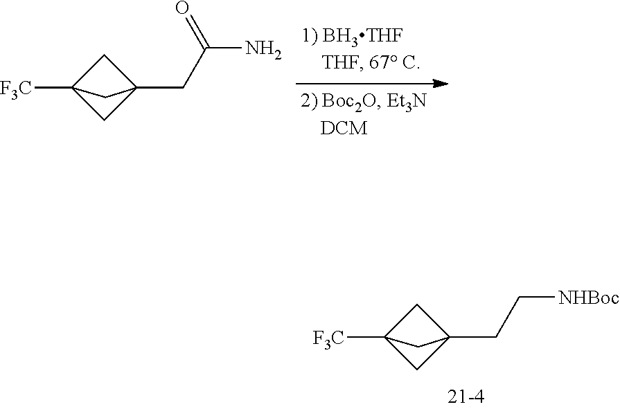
C1C2([F3C])CC1(CC[NHBoc])C2.C1C2([F3C])CC1(CC(N)=O)C2
